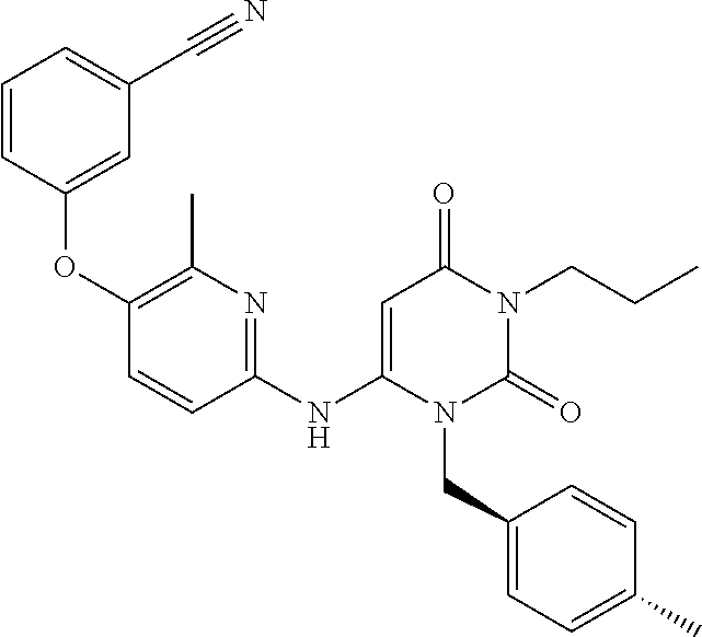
C1(OC2=C(C)N=C(NC3=CC(=O)N(CCC)C(=O)N3CC3=CC=C(C)C=C3)C=C2)=CC(C#N)=CC=C1
